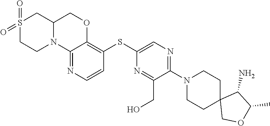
C12(COC(C)C1N)CCN(C1=NC=C(SC3=C4OCC5CS(=O)(=O)CCN5C4=NC=C3)N=C1CO)CC2
